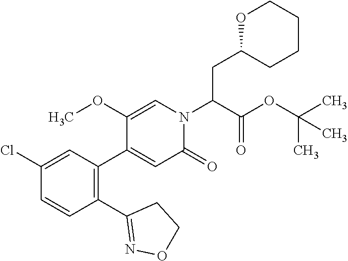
C1(Cl)=CC(C2=CC(=O)N(C(C(OC(C)(C)C)=O)CC3OCCCC3)C=C2OC)=C(C2=NOCC2)C=C1
